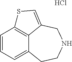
C1=CC=C2C3=C1SC=C3CNCC2.Cl
